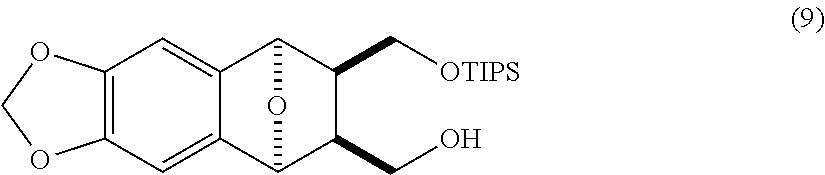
C12=C(C=C3C(=C1)C1C(C[OTIPS])C(CO)C3O1)OCO2
